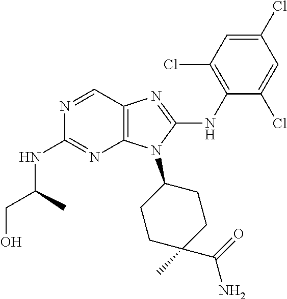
N1=CC2=C(N=C1NC(CO)C)N(C1CCC(C)(C(=O)N)CC1)C(NC1=C(Cl)C=C(Cl)C=C1Cl)=N2
